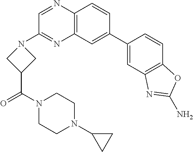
C12=C(C=CC(C3=CC4=C(C=C3)OC(N)=N4)=C1)N=CC(N1CC(C(=O)N3CCN(C4CC4)CC3)C1)=N2
